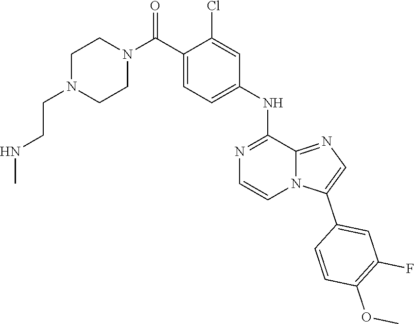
C1(Cl)=CC(NC2=NC=CN3C2=NC=C3C2=CC(F)=C(OC)C=C2)=CC=C1C(N1CCN(CCNC)CC1)=O
